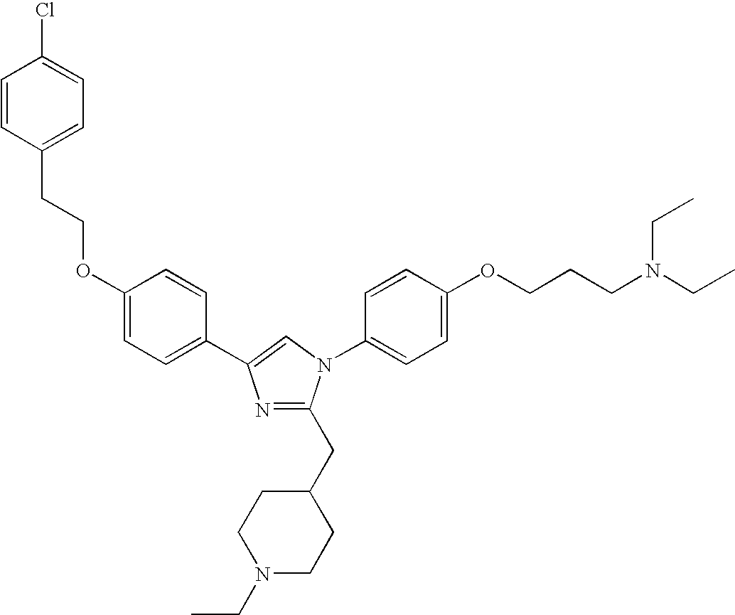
C1=CC(CCOC2=CC=C(C3=CN(C4=CC=C(OCCCN(CC)CC)C=C4)C(CC4CCN(CC)CC4)=N3)C=C2)=CC=C1Cl
